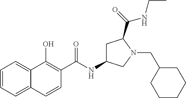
C1=CC=C2C(=C1)C(O)=C(C(NC1CC(C(=O)NCC)N(CC3CCCCC3)C1)=O)C=C2
